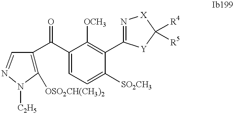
C1([OSO2CH(CH3)2])=C(C(C2=CC=C([SO2CH3])C(C3=N[X]C([R4])([R5])[Y]3)=C2[OCH3])=O)C=NN1[C2H5]
